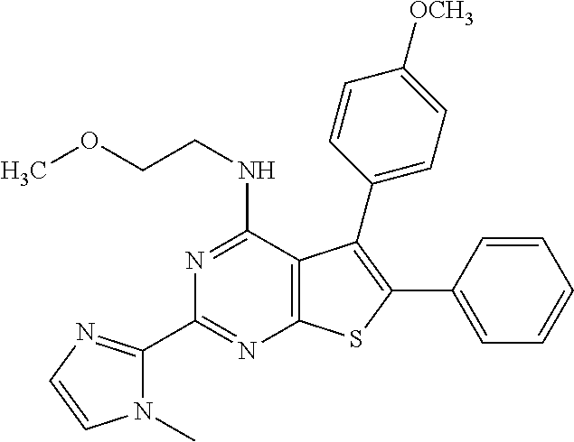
N1=C(NCCOC)C2=C(N=C1C1=NC=CN1C)SC(C1=CC=CC=C1)=C2C1=CC=C([OCH3])C=C1
